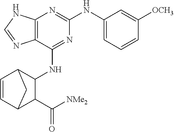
C12=C(N=C(NC3=CC=CC([OCH3])=C3)N=C1NC1C3C=CC(C1C([NMe2])=O)C3)NC=N2
